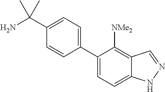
C1=C(C(N)(C)C)C=CC(C2=CC=C3C(=C2[NMe2])C=NN3)=C1
